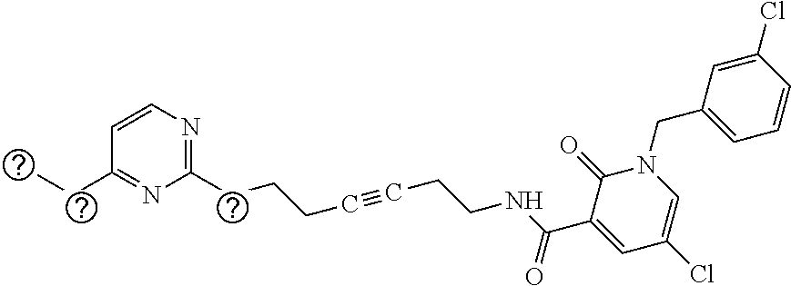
C1=CN=C(CCCC#CCCNC(C2=CC(Cl)=CN(CC3=CC=CC(Cl)=C3)C2=O)=O)N=C1CC
